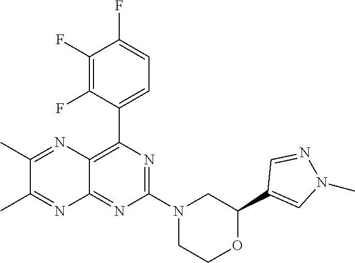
N1=C(N2CC(C3=CN(C)N=C3)OCC2)N=C2C(=C1C1=CC=C(F)C(F)=C1F)N=C(C)C(C)=N2
